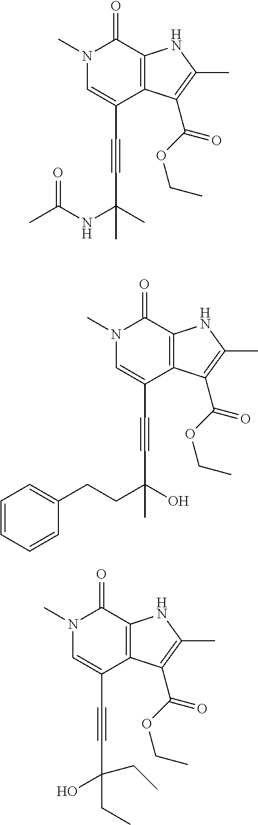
N1(C)C=C(C#CC(NC(C)=O)(C)C)C2=C(C1=O)NC(C)=C2C(OCC)=O.N1(C)C=C(C#CC(CCC2=CC=CC=C2)(O)C)C2=C(C1=O)NC(C)=C2C(OCC)=O.N1(C)C=C(C#CC(O)(CC)CC)C2=C(C1=O)NC(C)=C2C(OCC)=O
